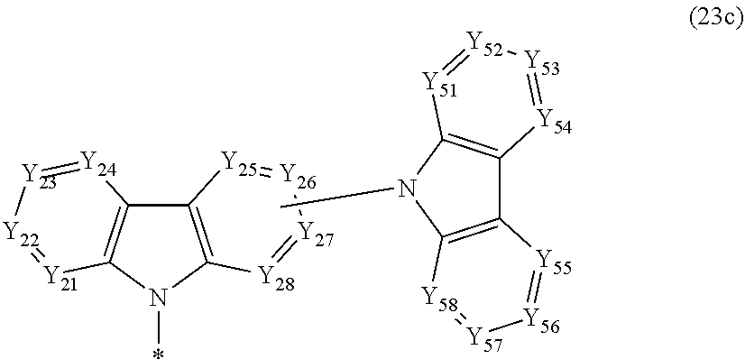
C12=C(N(*)C3=C1[Y24]=[Y23][Y22]=[Y21]3)[Y28]=[Y27][Y26]=[Y25]2.C12=C(N(C)C3=C1[Y54]=[Y53][Y52]=[Y51]3)[Y58]=[Y57][Y56]=[Y55]2
